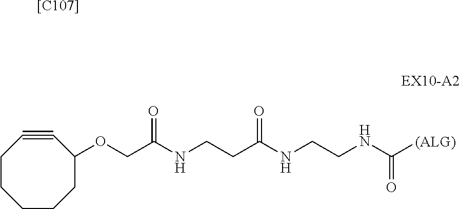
[[C107]].C(NC(=O)COC1C#CCCCCC1)CC(NCCNC(=O)[(ALG)])=O
